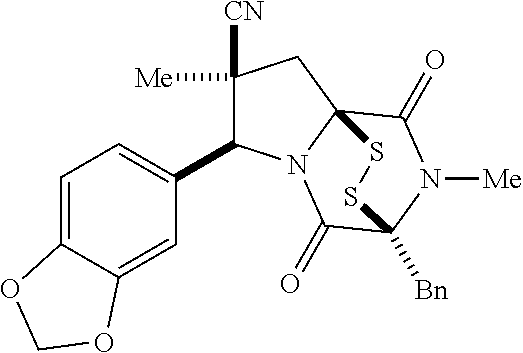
C1([Me])([CN])C(C2=CC=C3C(=C2)OCO3)N2C3(C1)C(=O)N([Me])C([Bn])(C2=O)SS3
